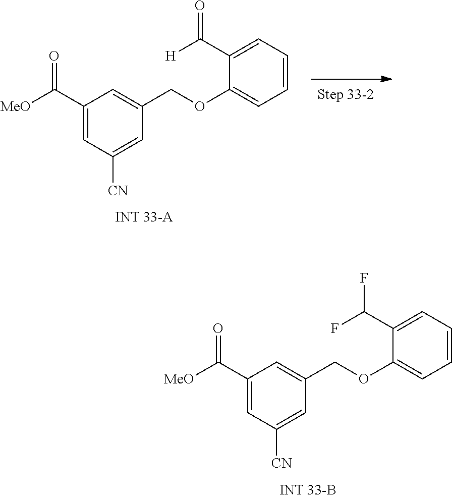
C1(C([MeO])=O)=CC([CN])=CC(COC2=CC=CC=C2C(F)F)=C1.C1(C([MeO])=O)=CC([CN])=CC(COC2=CC=CC=C2C([H])=O)=C1
